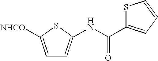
C1=C([NHCO])SC(NC(C2=CC=CS2)=O)=C1
